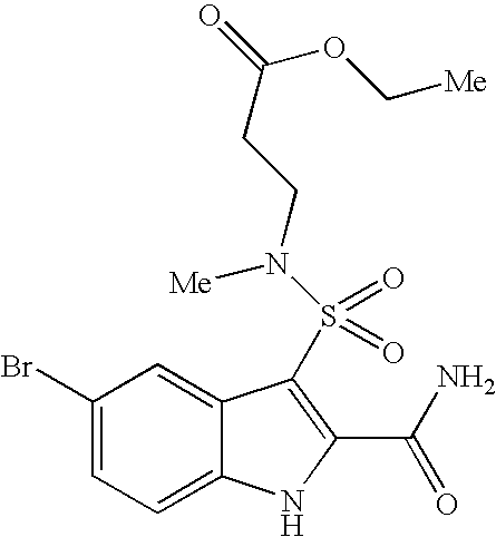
C1(Br)=CC=C2C(=C1)C(S(=O)(=O)N(CCC(=O)OC[Me])[Me])=C(C(N)=O)N2
